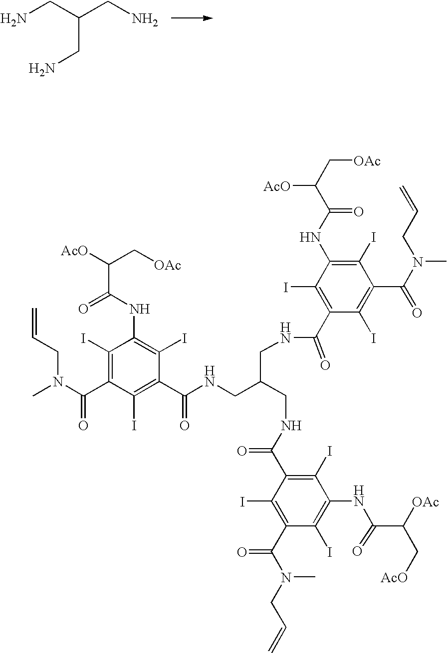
NCC(CN)CN.C=CCN(C)C(=O)C1=C(I)C(NC(=O)C([AcO])C[OAc])=C(I)C(C(=O)NCC(CNC(C2=C(I)C(NC(C([OAc])C[AcO])=O)=C(I)C(C(N(CC=C)C)=O)=C2I)=O)CNC(C2=C(I)C(NC(C(C[OAc])[AcO])=O)=C(I)C(C(=O)N(CC=C)C)=C2I)=O)=C1I
